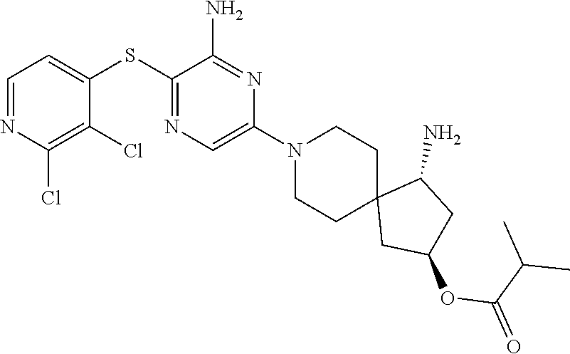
S(C1=NC=C(N2CCC3(CC2)CC(OC(C(C)C)=O)CC3N)N=C1N)C1=CC=NC(Cl)=C1Cl
